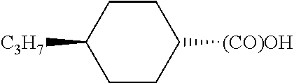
[(CO)OH]C1CCC([C3H7])CC1
